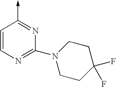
C1=CN=C(N2CCC(F)(F)CC2)N=C1->C
